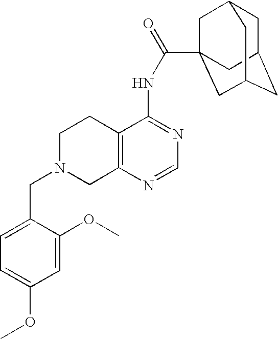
C1N(CC2=CC=C(OC)C=C2OC)CC2=C(C1)C(NC(=O)C13CC4CC(CC(C1)C4)C3)=NC=N2
